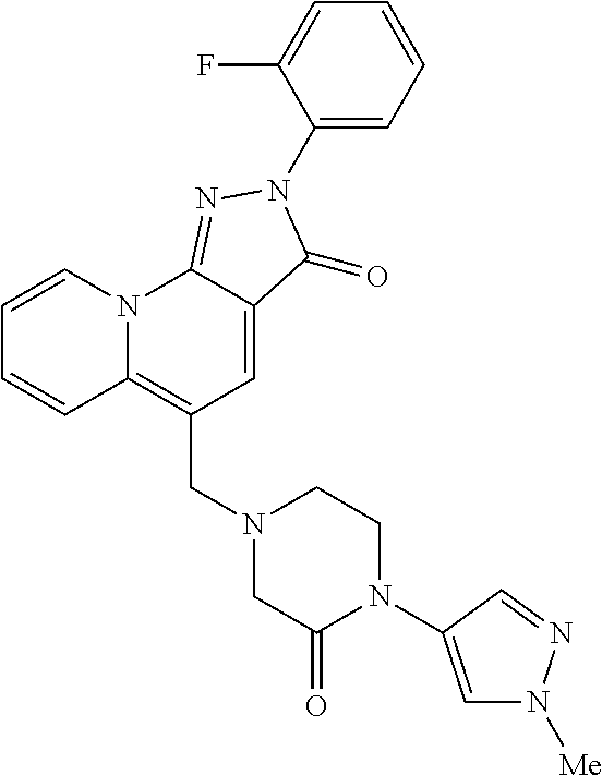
C1=CC2=C(CN3CC(=O)N(C4=CN([Me])N=C4)CC3)C=C3C(=NN(C4=CC=CC=C4F)C3=O)N2C=C1
